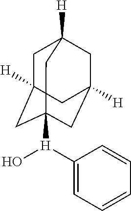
C1C2([H])CC3([H](O)C4=CC=CC=C4)CC([H])(CC1([H])C3)C2
